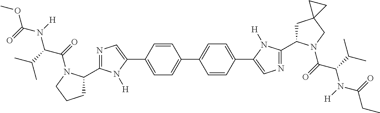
C1(C2=CC=C(C3=CN=C(C4CCCN4C(C(N(C(OC)=O)[H])C(C)C)=O)N3[H])C=C2)=CC=C(C2=CN=C(C3CC4(CN3C(C(N(C(CC)=O)[H])C(C)C)=O)CC4)N2[H])C=C1
